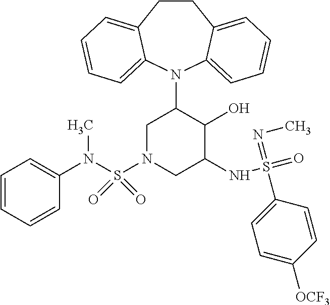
C12=CC=CC=C1N(C1CN(S(N(C)C3=CC=CC=C3)(=O)=O)CC(NS(=O)(=NC)C3=CC=C([OCF3])C=C3)C1O)C1=CC=CC=C1CC2
